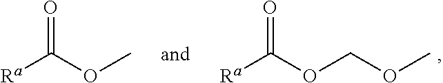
[Ra]C(OCOC)=O.[Ra]C(OC)=O
